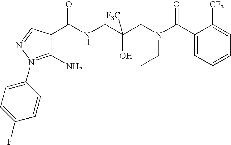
C1(C(NCC(CN(C(C2=CC=CC=C2[CF3])=O)CC)(O)[F3C])=O)C(N)=N(C2=CC=C(F)C=C2)N=C1
